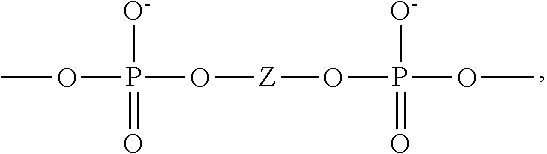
COP([O-])(=O)O[Z]OP([O-])(=O)OC
